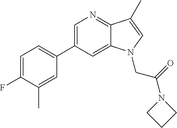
C1=C(C2=CC=C(F)C(C)=C2)C=C2C(=N1)C(C)=CN2CC(N1CCC1)=O
